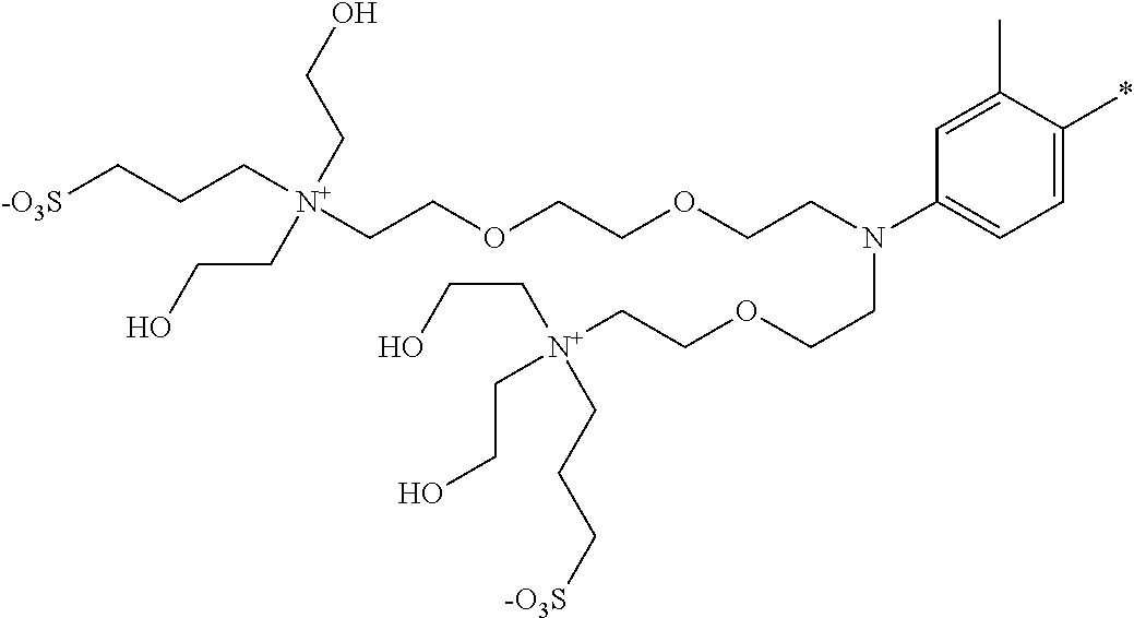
C1=C(C)C(*)=CC=C1N(CCOCCOCC[N+](CCC[-O3S])(CCO)CCO)CCOCC[N+](CCO)(CCO)CCC[-O3S]
